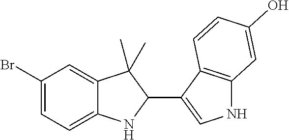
C1(Br)=CC=C2C(=C1)C(C)(C)C(C1=CNC3=C1C=CC(O)=C3)N2
